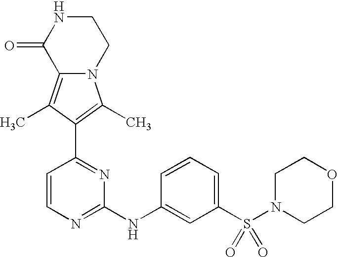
N12C(=C(C)C(C3=NC(NC4=CC(S(N5CCOCC5)(=O)=O)=CC=C4)=NC=C3)=C1C)C(=O)NCC2
